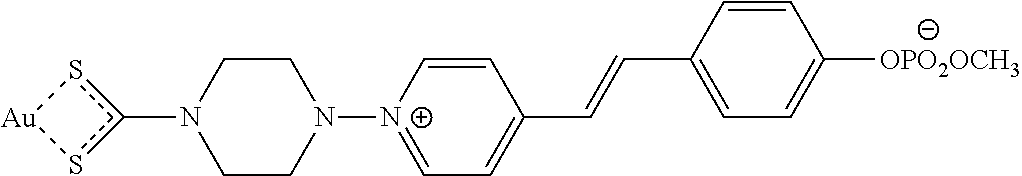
N1(c2s[Au]s2)CCN([N+]2=CC=C(C=CC3=CC=C([OPO2OCH3])C=C3)C=C2)CC1
